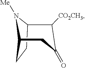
C12CCC(N1[Me])C([CO2CH3])C(=O)C2
